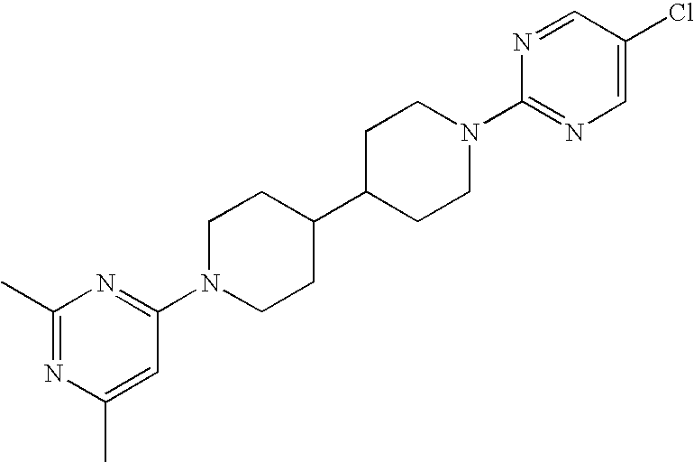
C1C(C2CCN(C3=NC(C)=NC(C)=C3)CC2)CCN(C2=NC=C(Cl)C=N2)C1
